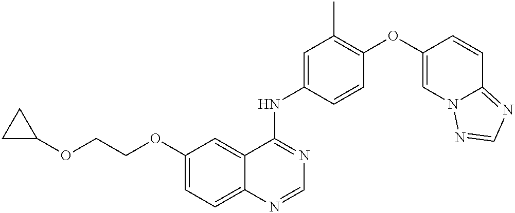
C1=CC(NC2=NC=NC3=CC=C(OCCOC4CC4)C=C23)=CC(C)=C1OC1=CN2C(=NC=N2)C=C1
